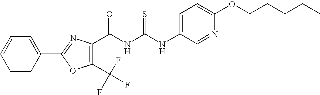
N(C(NC(=O)C1=C(C(F)(F)F)OC(C2=CC=CC=C2)=N1)=S)C1=CC=C(OCCCCC)N=C1
